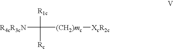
[R1c]C([Rc])([(CH2)mc][XcR2c])[R4cR3cN]
